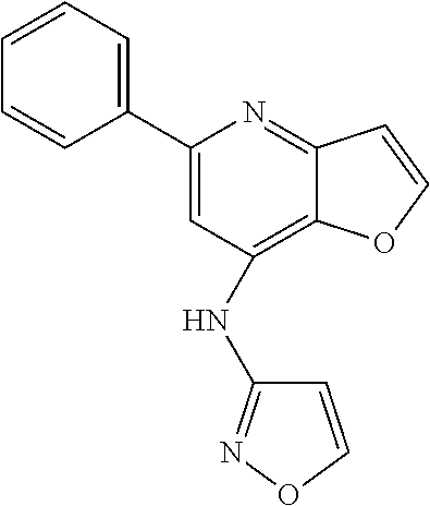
C1(C2=CC=CC=C2)=CC(NC2=NOC=C2)=C2C(=N1)C=CO2
